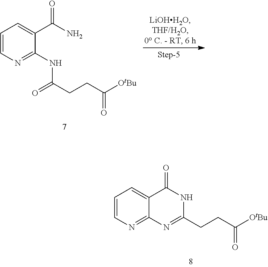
C1=CN=C2C(=C1)C(=O)NC(CCC([OtBu])=O)=N2.C1=CN=C(NC(=O)CCC([OtBu])=O)C(C(=O)N)=C1
